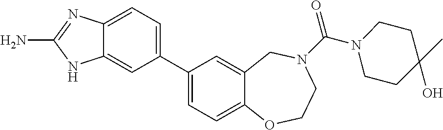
C12=CC=C(C3=CC=C4C(=C3)CN(C(N3CCC(O)(C)CC3)=O)CCO4)C=C1NC(N)=N2
